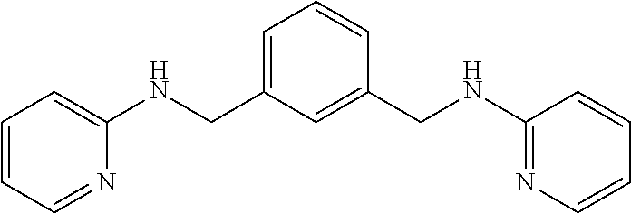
C1=C(CNC2=NC=CC=C2)C=CC=C1CNC1=CC=CC=N1
